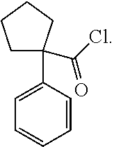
C1=CC(C2(C(=O)Cl)CCCC2)=CC=C1
